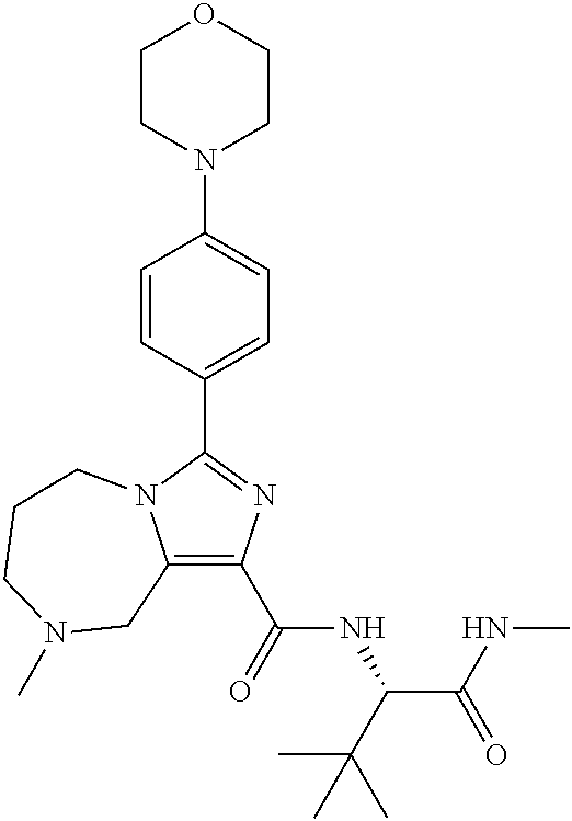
C1(C(=O)NC(C(NC)=O)C(C)(C)C)=C2N(C(C3=CC=C(N4CCOCC4)C=C3)=N1)CCCN(C)C2
